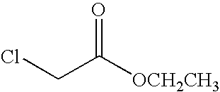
O=C([OCH2CH3])CCl
